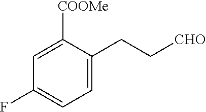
C1([COOMe])=CC(F)=CC=C1CC[CHO]
